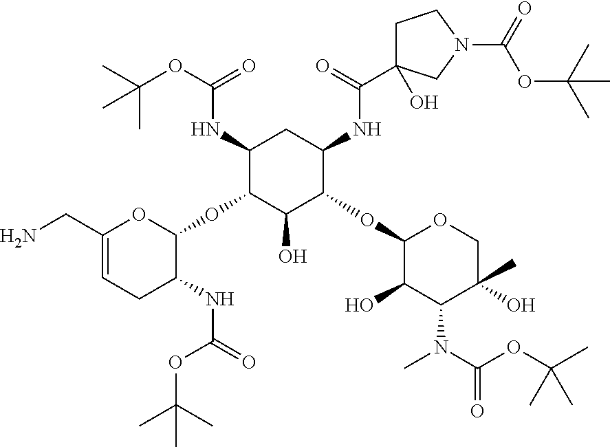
C1(NC(OC(C)(C)C)=O)C(OC2OC(CN)=CCC2NC(=O)OC(C)(C)C)C(O)C(OC2C(O)C(N(C)C(=O)OC(C)(C)C)C(C)(O)CO2)C(NC(C2(O)CCN(C(OC(C)(C)C)=O)C2)=O)C1
